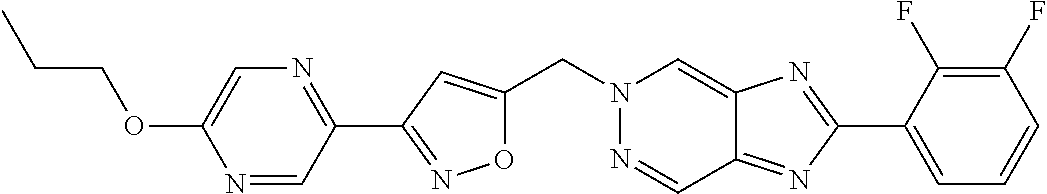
N1=CC(C2=NOC(CN3N=CC4=NC(C5=CC=CC(F)=C5F)=NC4=C3)=C2)=NC=C1OCCC
